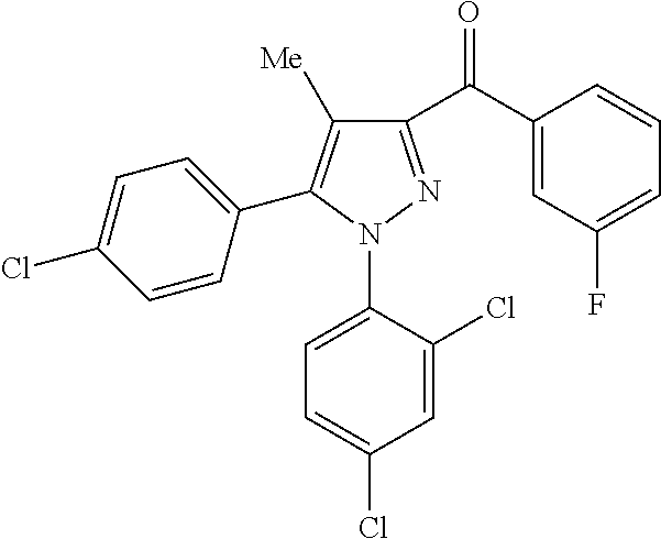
C1(C(C2=CC(F)=CC=C2)=O)=NN(C2=CC=C(Cl)C=C2Cl)C(C2=CC=C(Cl)C=C2)=C1[Me]
